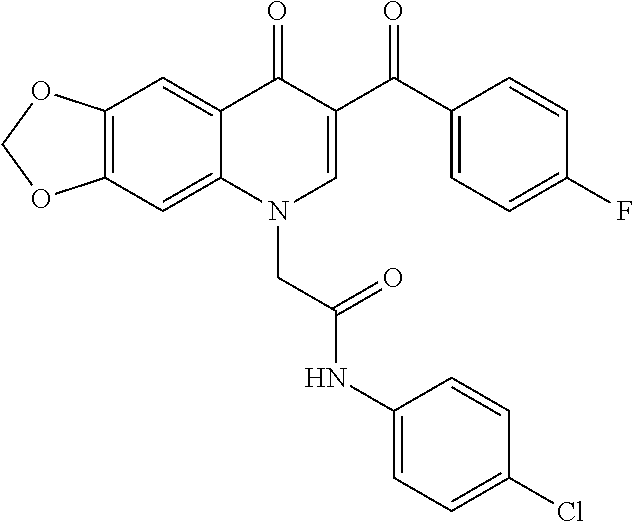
C12=C(C=C3C(=C1)C(=O)C(C(C1=CC=C(F)C=C1)=O)=CN3CC(NC1=CC=C(Cl)C=C1)=O)OCO2
